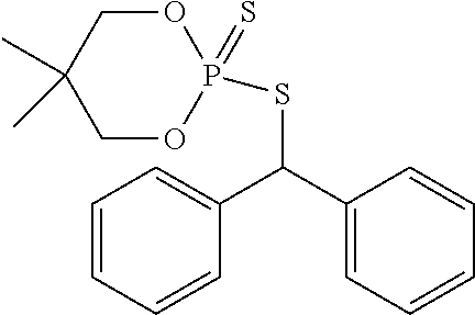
C1=CC=CC(C(C2=CC=CC=C2)SP2(=S)OCC(C)(C)CO2)=C1
